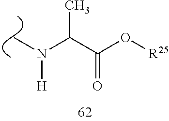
C(C(O[R25])=O)(C)N([H])C
